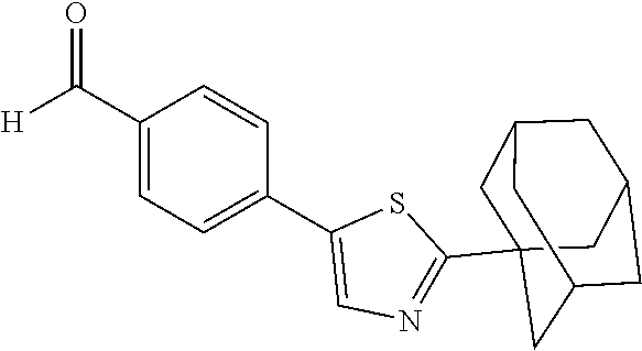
C1(C([H])=O)=CC=C(C2=CN=C(C34CC5CC(CC(C3)C5)C4)S2)C=C1
